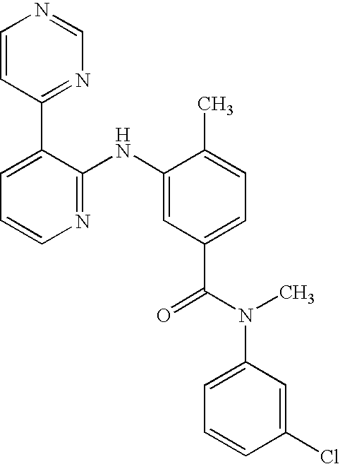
C1=CC(C2=CC=CN=C2NC2=CC(C(N(C3=CC=CC(Cl)=C3)C)=O)=CC=C2C)=NC=N1
